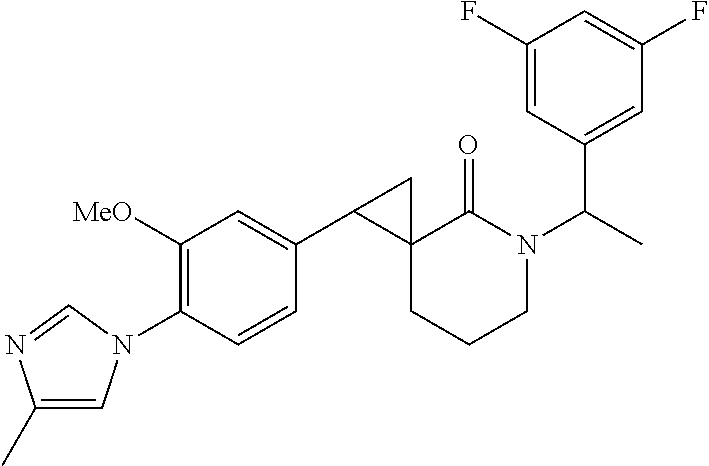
C1(C)=CN(C2=C([MeO])C=C(C3C4(CCCN(C(C)C5=CC(F)=CC(F)=C5)C4=O)C3)C=C2)C=N1
